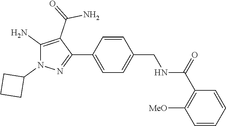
C1=CC(C2=NN(C3CCC3)C(N)=C2C(N)=O)=CC=C1CNC(=O)C1=C([MeO])C=CC=C1
